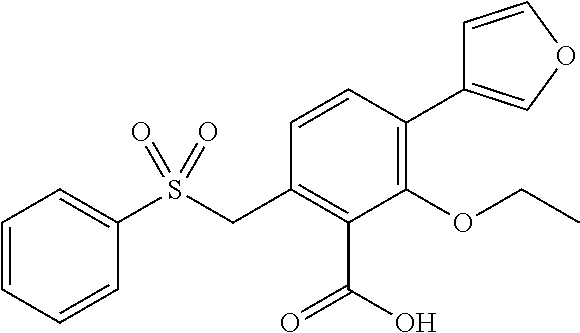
C1=CC=CC(S(CC2=C(C(O)=O)C(OCC)=C(C3=COC=C3)C=C2)(=O)=O)=C1
